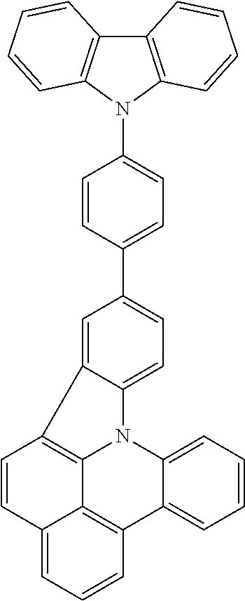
C1=CC(C2=CC=C3C(=C2)C2=C4N3C3=CC=CC=C3C3=C4C(=CC=C3)C=C2)=CC=C1N1C2=C(C3=C1C=CC=C3)C=CC=C2
